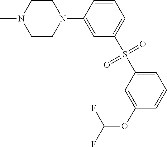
C1CN(C2=CC(S(C3=CC=CC(OC(F)F)=C3)(=O)=O)=CC=C2)CCN1C
